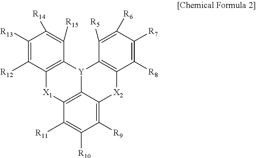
C1([R13])=C([R12])C2=C(C([R15])=C1[R14])[Y]1C3=C([X1]2)C([R11])=C([R10])C([R9])=C3[X2]C2=C1C([R5])=C([R6])C([R7])=C2[R8]
